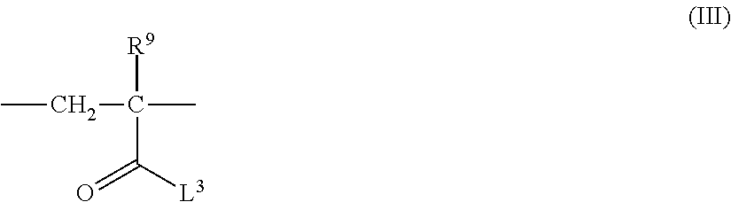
CCC(C)([R9])C([L3])=O
